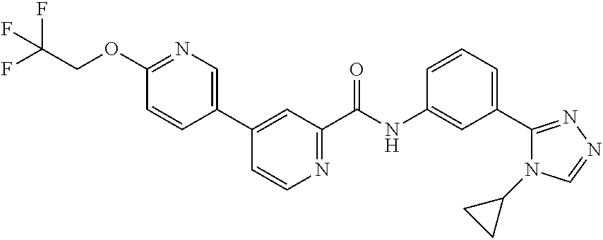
C1=CC(C2=CC(C(NC3=CC(C4=NN=CN4C4CC4)=CC=C3)=O)=NC=C2)=CN=C1OCC(F)(F)F
